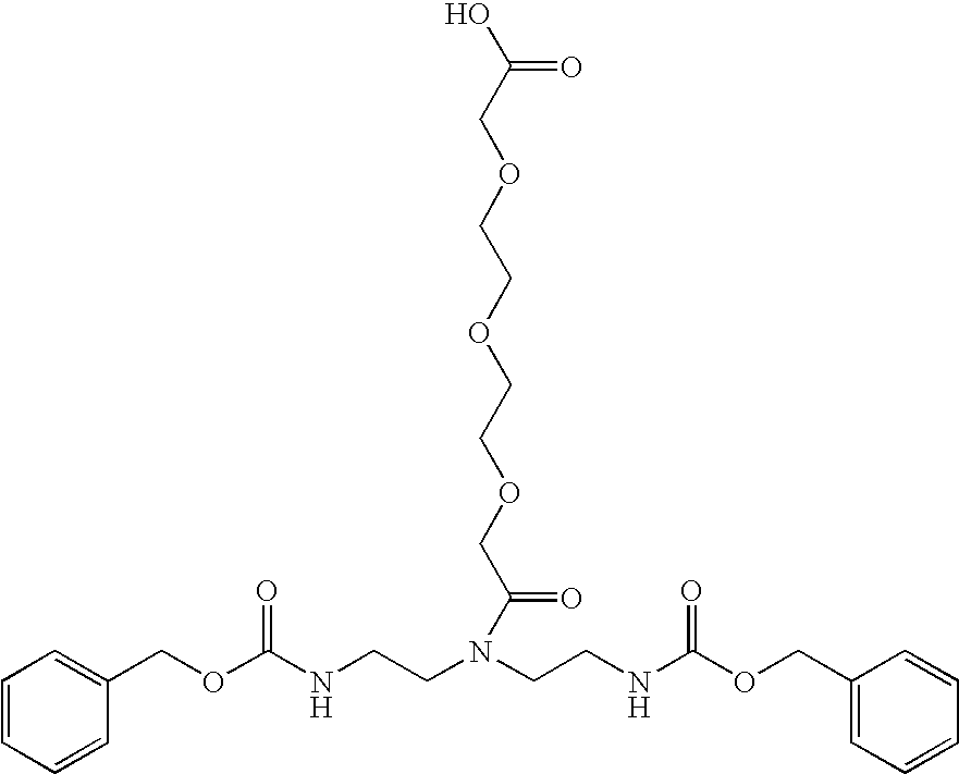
C1=CC=CC(COC(NCCN(CCNC(=O)OCC2=CC=CC=C2)C(COCCOCCOCC(O)=O)=O)=O)=C1
